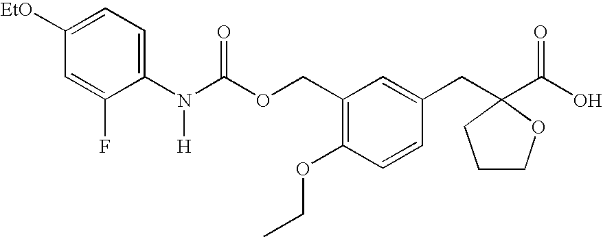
C1([EtO])=CC=C(N(C(OCC2=C(OCC)C=CC(CC3(C(O)=O)OCCC3)=C2)=O)[H])C(F)=C1
